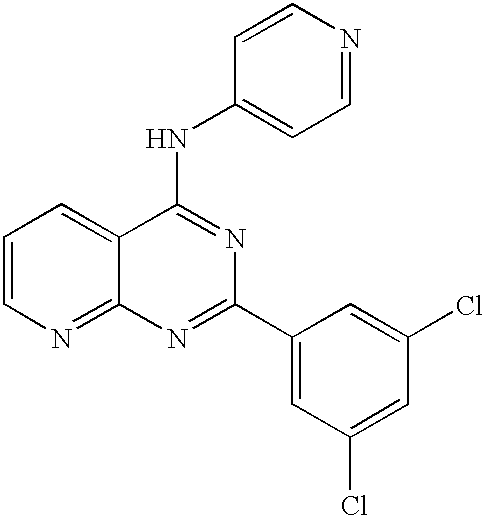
C1=CN=C2C(=C1)C(NC1=CC=NC=C1)=NC(C1=CC(Cl)=CC(Cl)=C1)=N2
